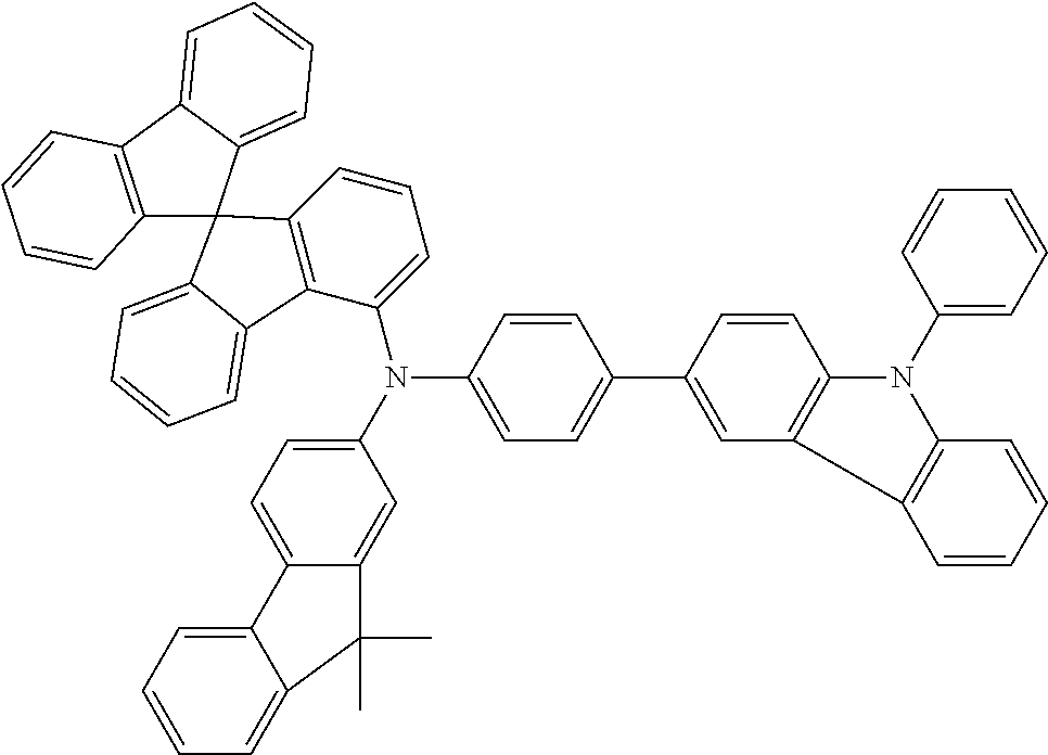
C12=C(C3=CC=CC=C3C13C1=C(C(N(C4=CC=C5C(=C4)C(C)(C)C4=CC=CC=C54)C4=CC=C(C5=CC6=C(C=C5)N(C5=CC=CC=C5)C5=C6C=CC=C5)C=C4)=CC=C1)C1=CC=CC=C31)C=CC=C2
